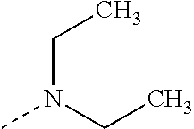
N(CC)(CC)C
